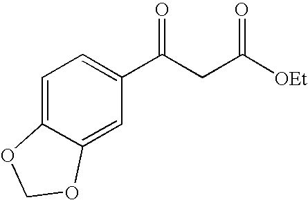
C1(C(CC([OEt])=O)=O)=CC=C2C(=C1)OCO2
